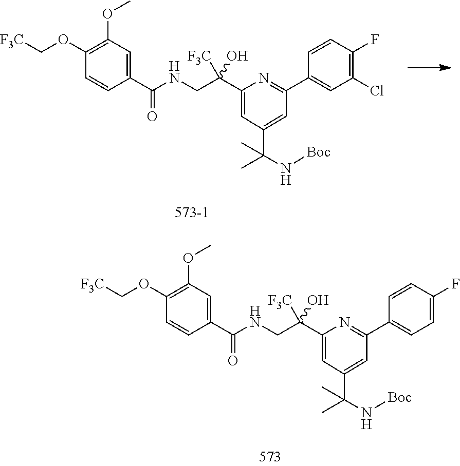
C1(C(NCC(C2=CC(C(N[Boc])(C)C)=CC(C3=CC(Cl)=C(F)C=C3)=N2)([F3C])O)=O)=CC(OC)=C(OC[F3C])C=C1.C1(C(NCC(C2=CC(C(N[Boc])(C)C)=CC(C3=CC=C(F)C=C3)=N2)([F3C])O)=O)=CC(OC)=C(OC[F3C])C=C1
